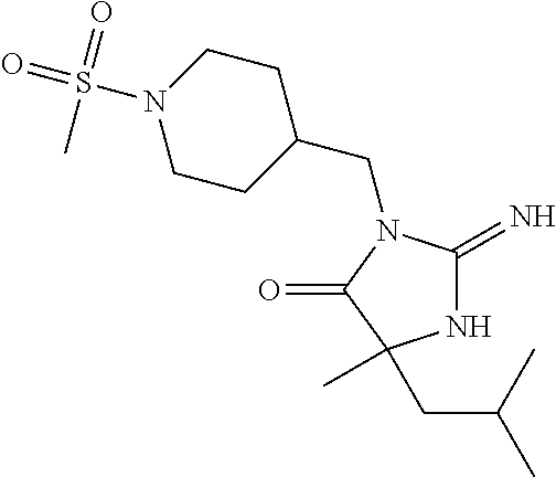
C1C(CN2C(=N)NC(C)(CC(C)C)C2=O)CCN(S(=O)(=O)C)C1
